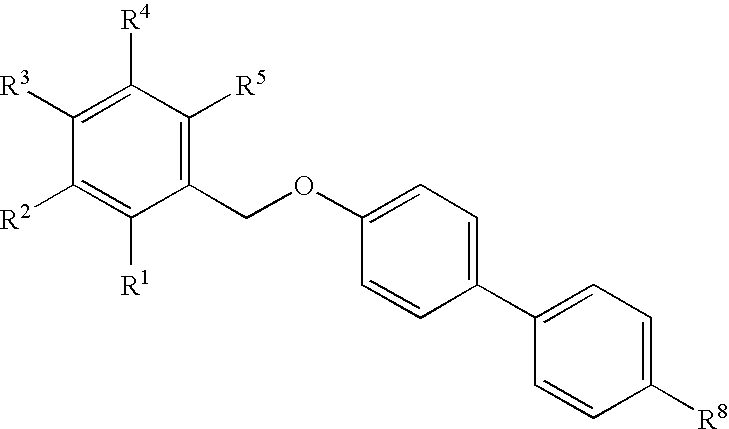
C1([R3])=C([R4])C([R5])=C(COC2=CC=C(C3=CC=C([R8])C=C3)C=C2)C([R1])=C1[R2]
